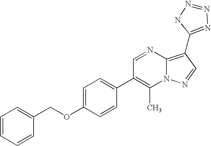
C1(C)=C(C2=CC=C(OCC3=CC=CC=C3)C=C2)C=NC2=C(C3=NN=NN3)C=NN12
